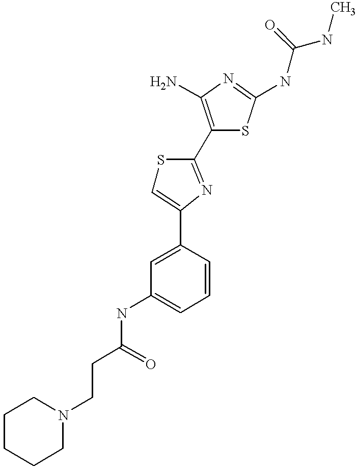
N1(CCC(=O)NC2=CC=CC(C3=CSC(C4=C(N)N=C(NC(NC)=O)S4)=N3)=C2)CCCCC1
